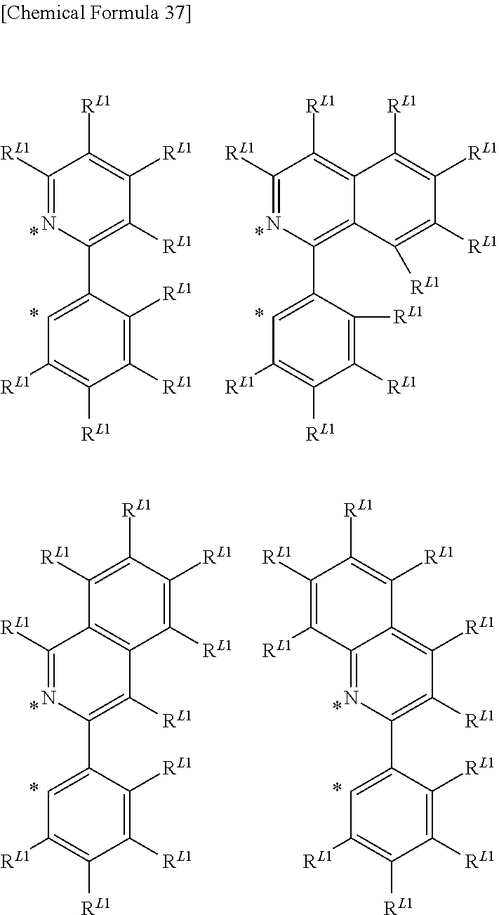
C1([RL1])=NC(C2=CC([RL1])=C([RL1])C([RL1])=C2[RL1])=C([RL1])C([RL1])=C1[RL1].C1([RL1])=NC(C2=CC([RL1])=C([RL1])C([RL1])=C2[RL1])=C2C(=C1[RL1])C([RL1])=C([RL1])C([RL1])=C2[RL1].C1([RL1])=NC(C2=CC([RL1])=C([RL1])C([RL1])=C2[RL1])=C([RL1])C2=C1C([RL1])=C([RL1])C([RL1])=C2[RL1].C12=NC(C3=CC([RL1])=C([RL1])C([RL1])=C3[RL1])=C([RL1])C([RL1])=C1C([RL1])=C([RL1])C([RL1])=C2[RL1]
